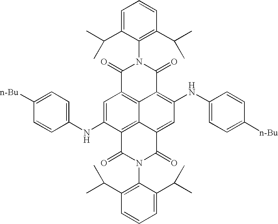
C1=C(C(C)C)C(N2C(=O)C3=C4C(=C(NC5=CC=C([n-Bu])C=C5)C=C5C4=C(C(NC4=CC=C([n-Bu])C=C4)=C3)C(=O)N(C3=C(C(C)C)C=CC=C3C(C)C)C5=O)C2=O)=C(C(C)C)C=C1
